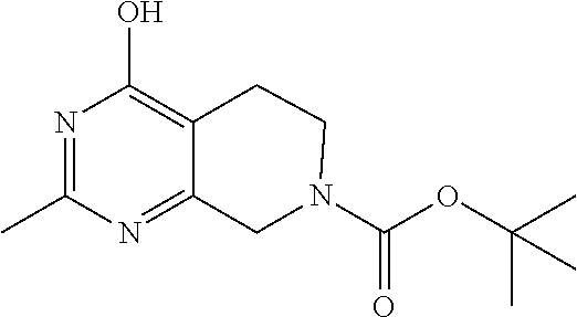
N1=C(C)N=C2C(=C1O)CCN(C(OC(C)(C)C)=O)C2
